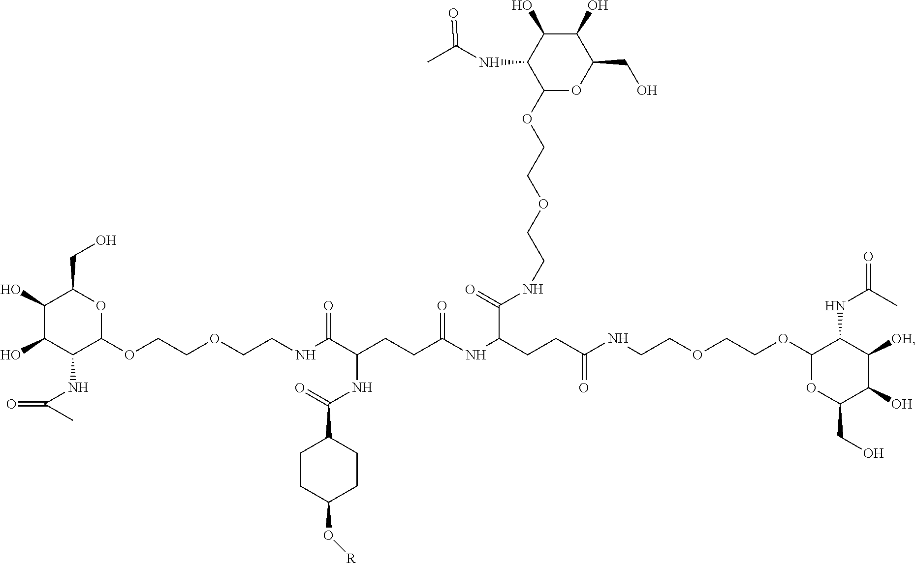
C1(O)C(O)C(NC(C)=O)C(OCCOCCNC(C(NC(C2CCC(O[R])CC2)=O)CCC(NC(C(=O)NCCOCCOC2OC(CO)C(O)C(O)C2NC(C)=O)CCC(NCCOCCOC2OC(CO)C(O)C([OH])C2NC(C)=O)=O)=O)=O)OC1CO
